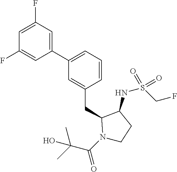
C1(C2=CC=CC(CC3N(C(C(C)(C)O)=O)CCC3NS(CF)(=O)=O)=C2)=CC(F)=CC(F)=C1
